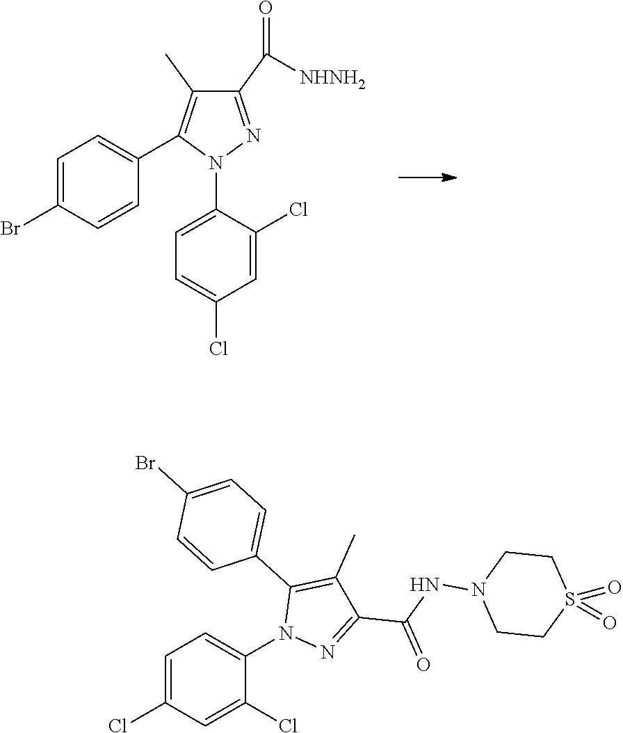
C1=C(N2N=C(C([NHNH2])=O)C(C)=C2C2=CC=C(Br)C=C2)C(Cl)=CC(Cl)=C1.N1(C2=CC=C(Cl)C=C2Cl)N=C(C(NN2CCS(=O)(=O)CC2)=O)C(C)=C1C1=CC=C(Br)C=C1
